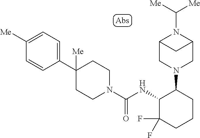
C1([Me])=CC=C(C2([Me])CCN(C(NC3C(F)(F)CCCC3N3CC4N(C([Me])[Me])C(C3)C4)=O)CC2)C=C1
